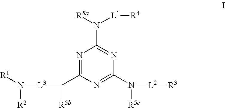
N1=C(C([R5b])[L3]N([R2])[R1])N=C(N([R5c])[L2][R3])N=C1N([L1][R4])[R5a]
